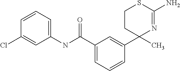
C1=C(C(=O)NC2=CC=CC(Cl)=C2)C=C(C2(C)CCSC(N)=N2)C=C1
